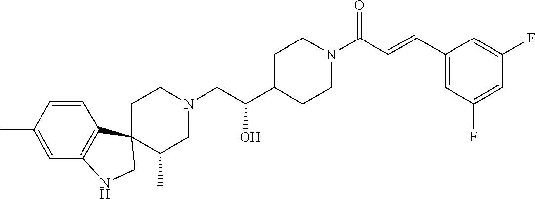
C1(C)CN(CC(C2CCN(C(C=CC3=CC(F)=CC(F)=C3)=O)CC2)O)CCC12C1=C(C=C(C)C=C1)NC2
